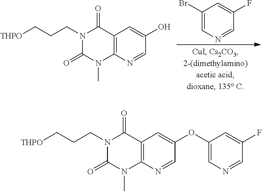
C12=C(N=CC(OC3=CN=CC(F)=C3)=C1)N(C)C(=O)N(CCC[THPO])C2=O.C12=C(N=CC(O)=C1)N(C)C(=O)N(CCC[THPO])C2=O.C1(Br)=CN=CC(F)=C1
